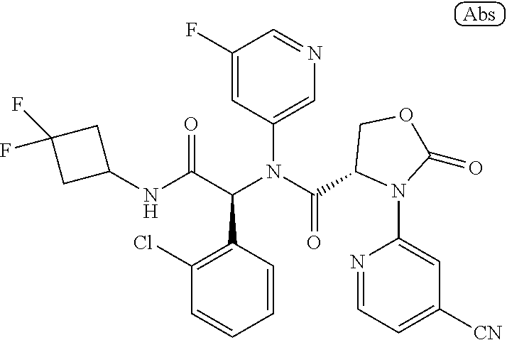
C1(F)=CC(N(C(C2N(C3=CC([CN])=CC=N3)C(=O)OC2)=O)C(C(NC2CC(F)(F)C2)=O)C2=C(Cl)C=CC=C2)=CN=C1
